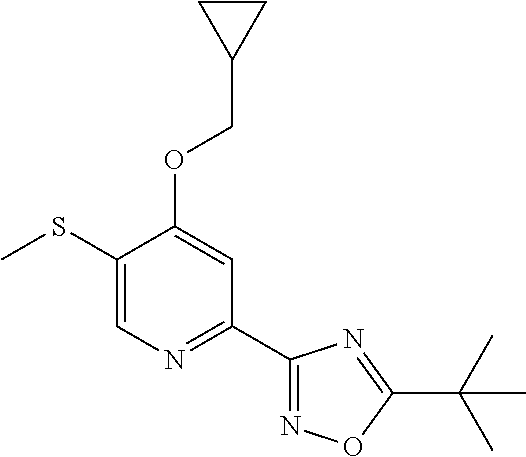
C1(SC)=CN=C(C2=NOC(C(C)(C)C)=N2)C=C1OCC1CC1
